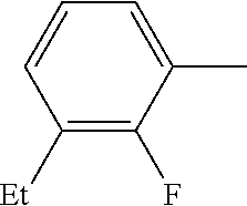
C1([Et])=C(F)C(C)=CC=C1
